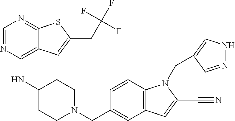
C1=NC(NC2CCN(CC3=CC4=C(C=C3)N(CC3=CNN=C3)C(C#N)=C4)CC2)=C2C(=N1)SC(CC(F)(F)F)=C2
